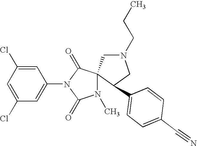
C1=C(Cl)C=C(N2C(=O)C3(N(C)C2=O)CN(CCC)CC3C2=CC=C(C#N)C=C2)C=C1Cl
